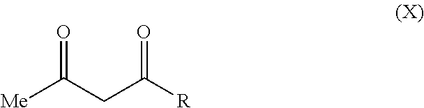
[Me]C(CC([R])=O)=O
